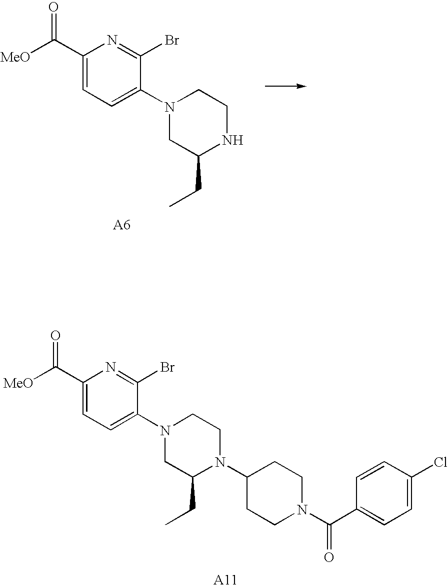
C1(C([MeO])=O)=CC=C(N2CC(CC)NCC2)C(Br)=N1.C1(C([MeO])=O)=CC=C(N2CC(CC)N(C3CCN(C(C4=CC=C(Cl)C=C4)=O)CC3)CC2)C(Br)=N1
